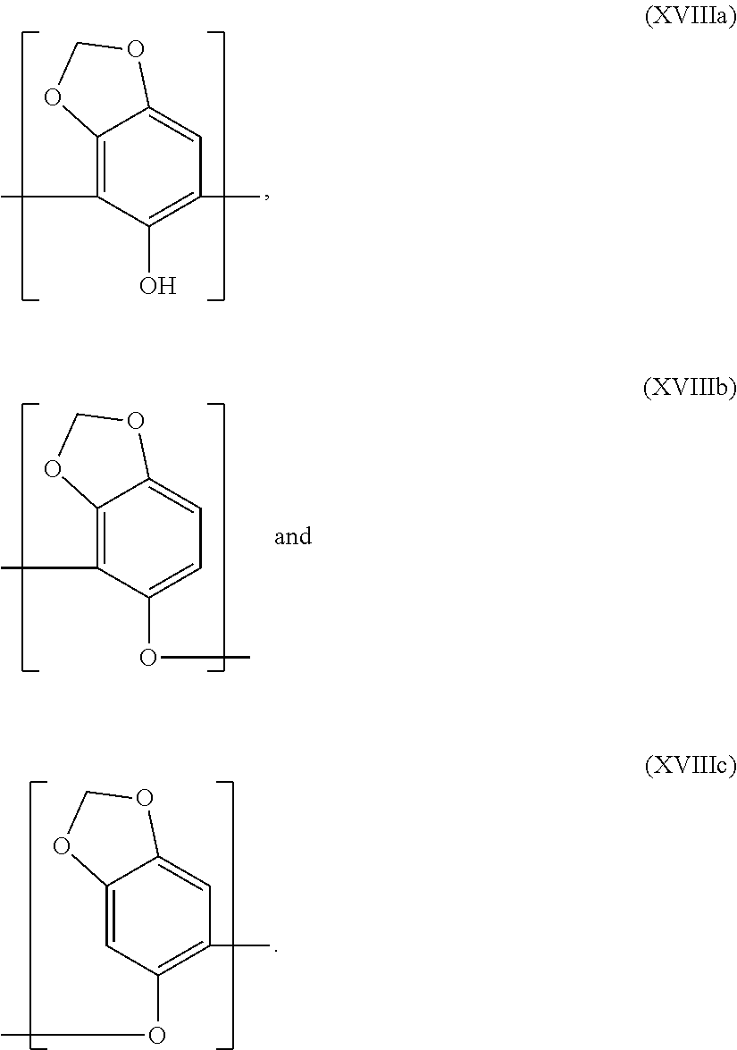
C12=C(C)C(O)=C(C)C=C1OCO2.C12=C(C)C(OC)=CC=C1OCO2.C12=CC(OC)=C(C)C=C1OCO2
